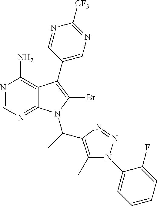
N1=CN=C2C(=C1N)C(C1=CN=C([CF3])N=C1)=C(Br)N2C(C1=C(C)N(C2=CC=CC=C2F)N=N1)C
